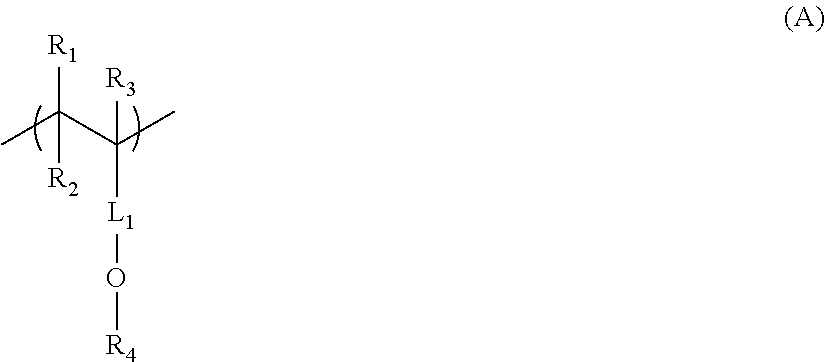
CC(C(C)([R3])[L1]O[R4])([R1])[R2]
